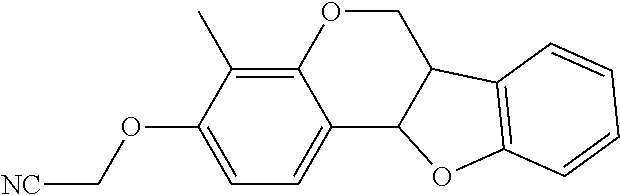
C12=C(C)C(OC[NC])=CC=C1C1C(CO2)C2=C(O1)C=CC=C2
